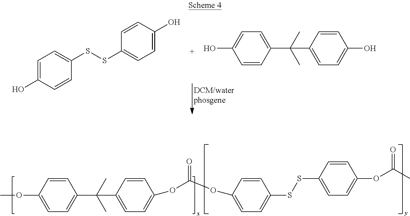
C1=C(O)C=CC(SSC2=CC=C(O)C=C2)=C1.C1=CC(C(C2=CC=C(O)C=C2)(C)C)=CC=C1O.C1=C(OC)C=CC(C(C2=CC=C(OC(OC3=CC=C(SSC4=CC=C(OC(C)=O)C=C4)C=C3)=O)C=C2)(C)C)=C1
